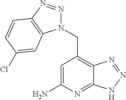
C1=C(N)N=C2C(=C1CN1N=NC3=C1C=C(Cl)C=C3)N=NN2
